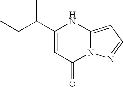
C(C1=CC(=O)N2C(=CC=N2)N1)(CC)C
